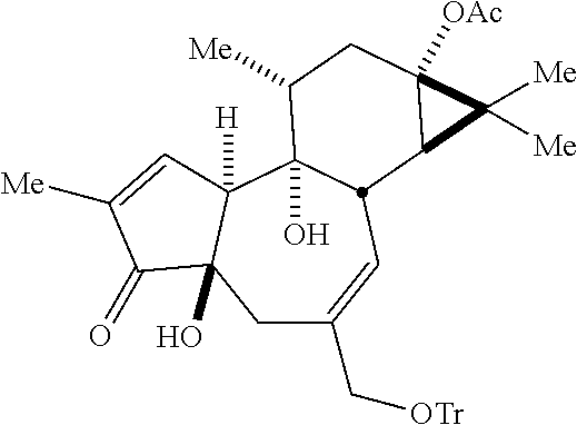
C1C(C[OTr])=CC2C(O)(C3([H])C1(O)C(=O)C([Me])=C3)C([Me])CC1([OAc])C2C1([Me])[Me]
